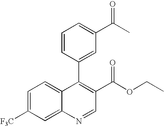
C1=CC(C2=C(C(=O)OCC)C=NC3=CC([F3C])=CC=C23)=CC(C(=O)C)=C1
